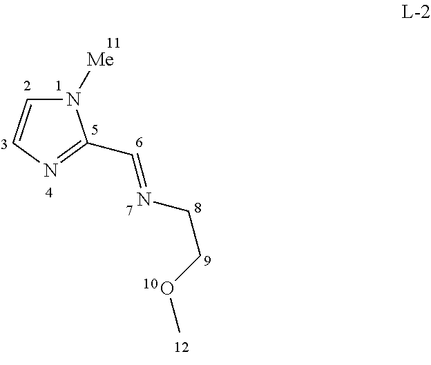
N1([Me])C=CN=C1C=NCCOC
